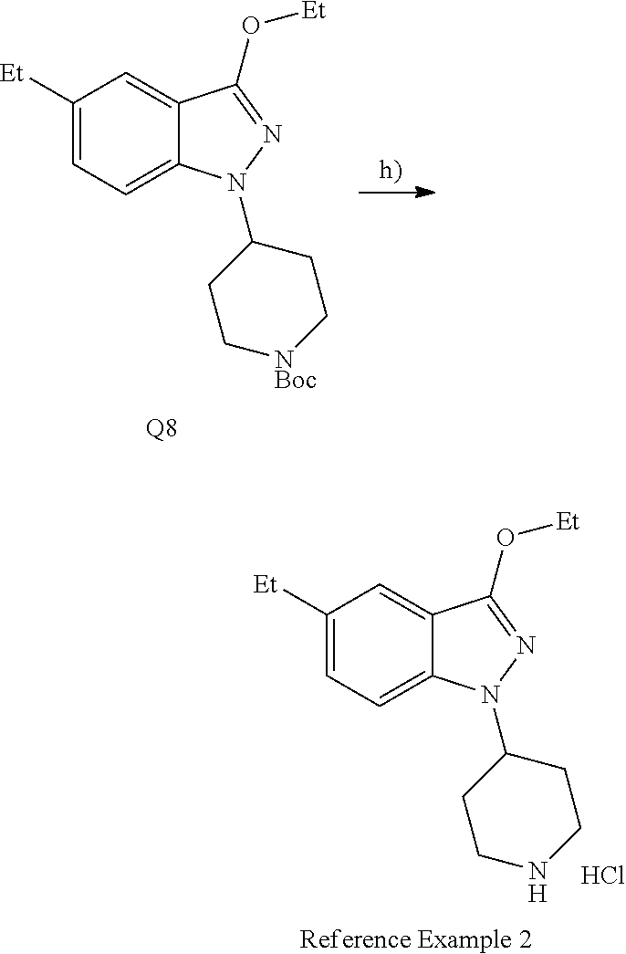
C1([Et])=CC=C2C(=C1)C(O[Et])=NN2C1CC[NBoc]CC1.[Q8].C1([Et])=CC=C2C(=C1)C(O[Et])=NN2C1CCNCC1.[Reference Example 2].Cl
